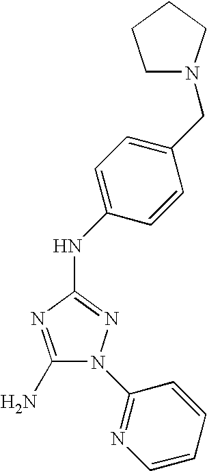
C1(N)=NC(NC2=CC=C(CN3CCCC3)C=C2)=NN1C1=NC=CC=C1
